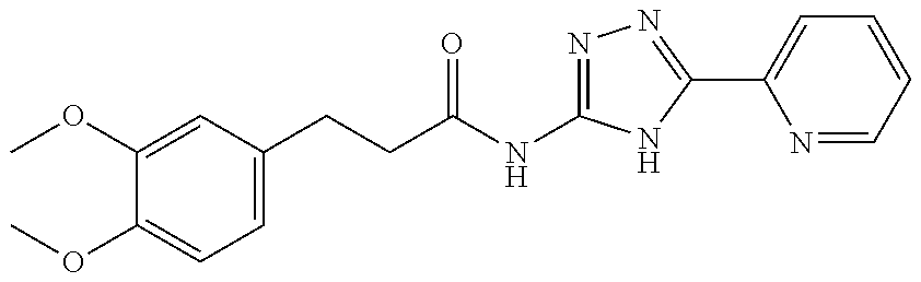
COC1=CC(CCC(=O)NC2=NN=C(C3=CC=CC=N3)N2)=CC=C1OC
